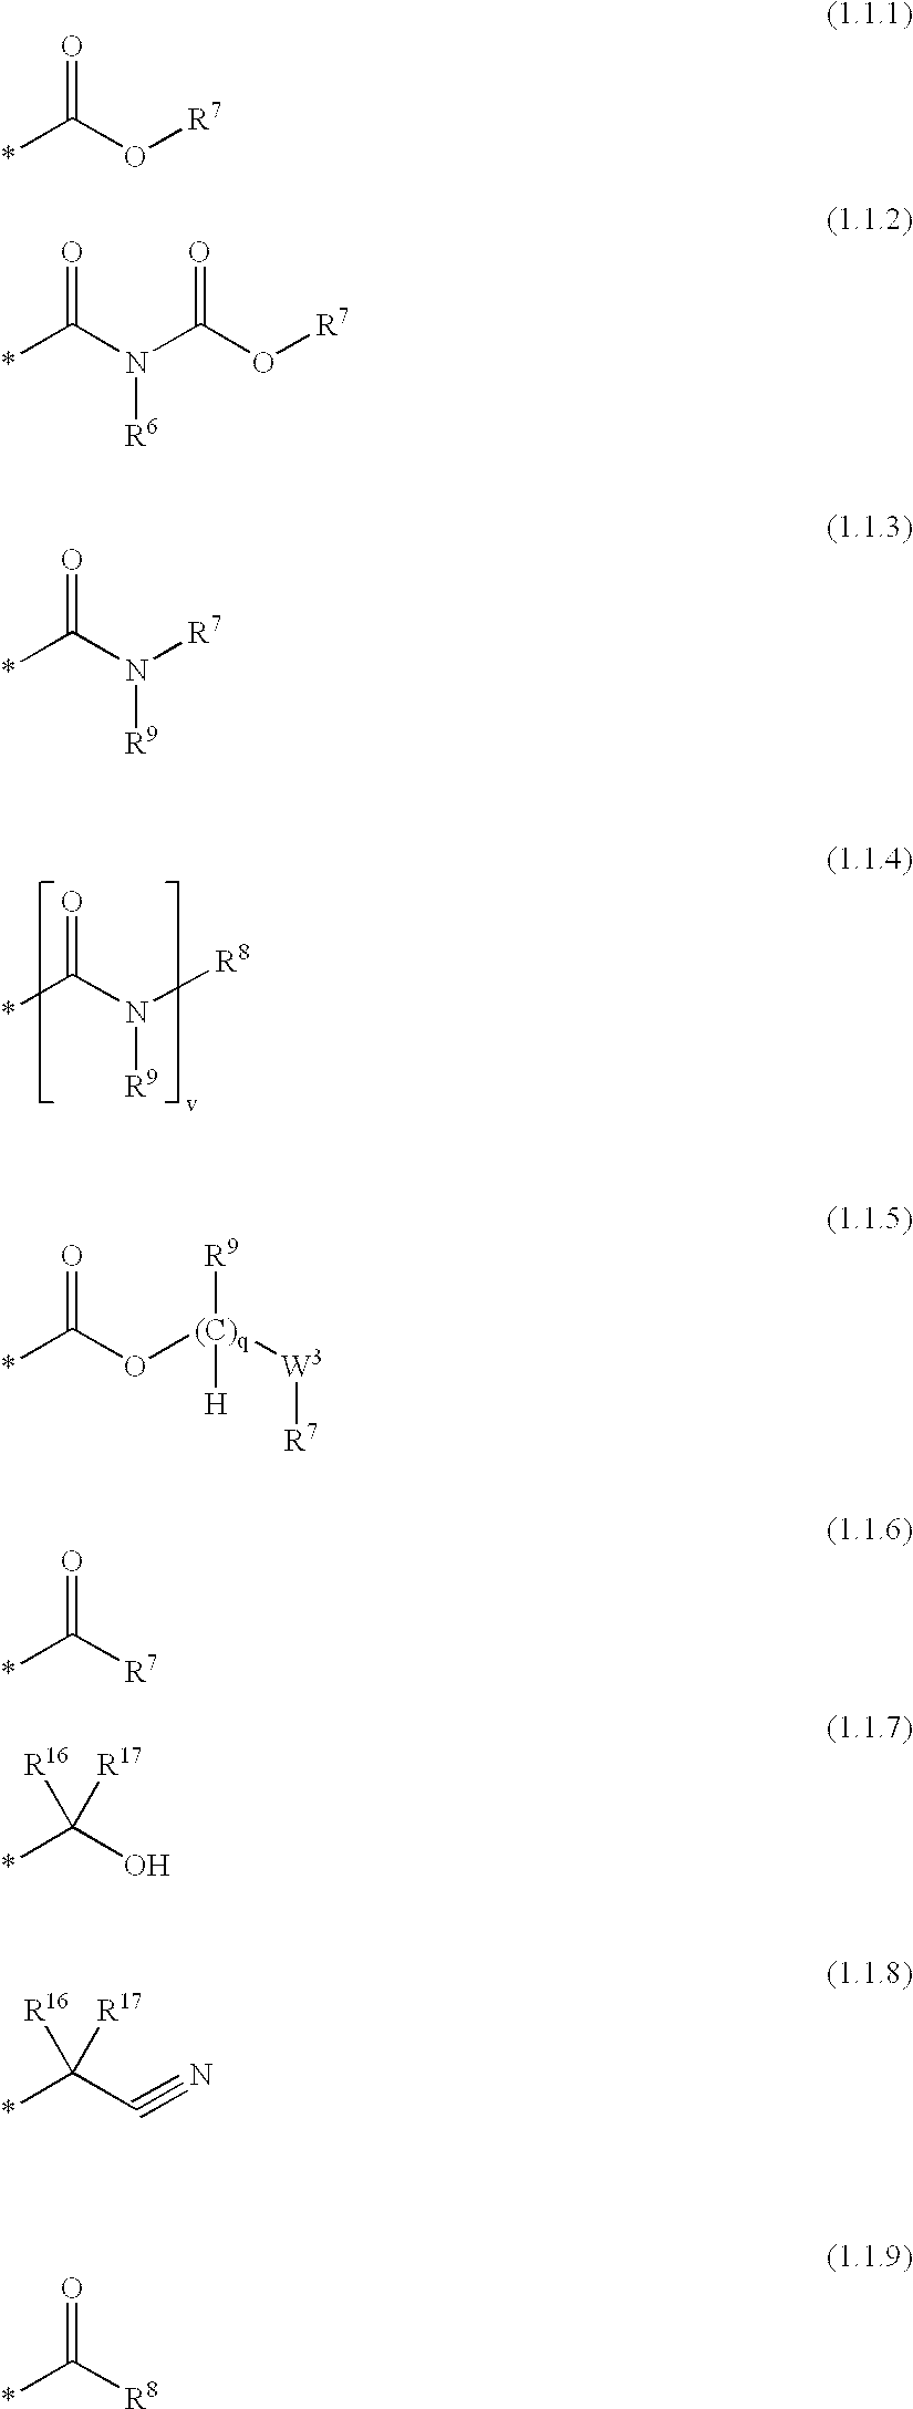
*C(N([R8])[R9])=O.*C(O[R7])=O.*C(N(C(O[R7])=O)[R6])=O.*C(N([R7])[R9])=O.*C(O[(C)q]([W3][R7])([R9])[H])=O.*C([R7])=O.*C(O)([R16])[R17].*C(C#N)([R16])[R17].*C([R8])=O
